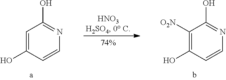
C1=C(O)C=CN=C1O.C1([O2N])=C(O)C=CN=C1O
